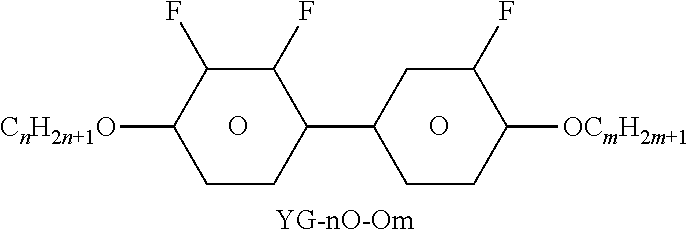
[YG-nO-Om].O.O.[CnH2n+1O]C1C(F)C(F)C(C2CC(F)C([OCmH2m+1])CC2)CC1
